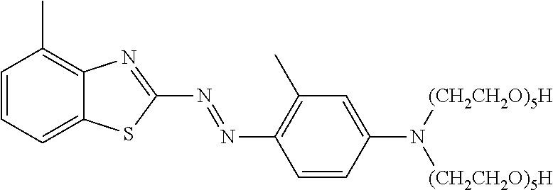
C12=C(C)C=CC=C1SC(N=NC1=C(C)C=C(N([(CH2CH2O)5H])[(CH2CH2O)5H])C=C1)=N2
